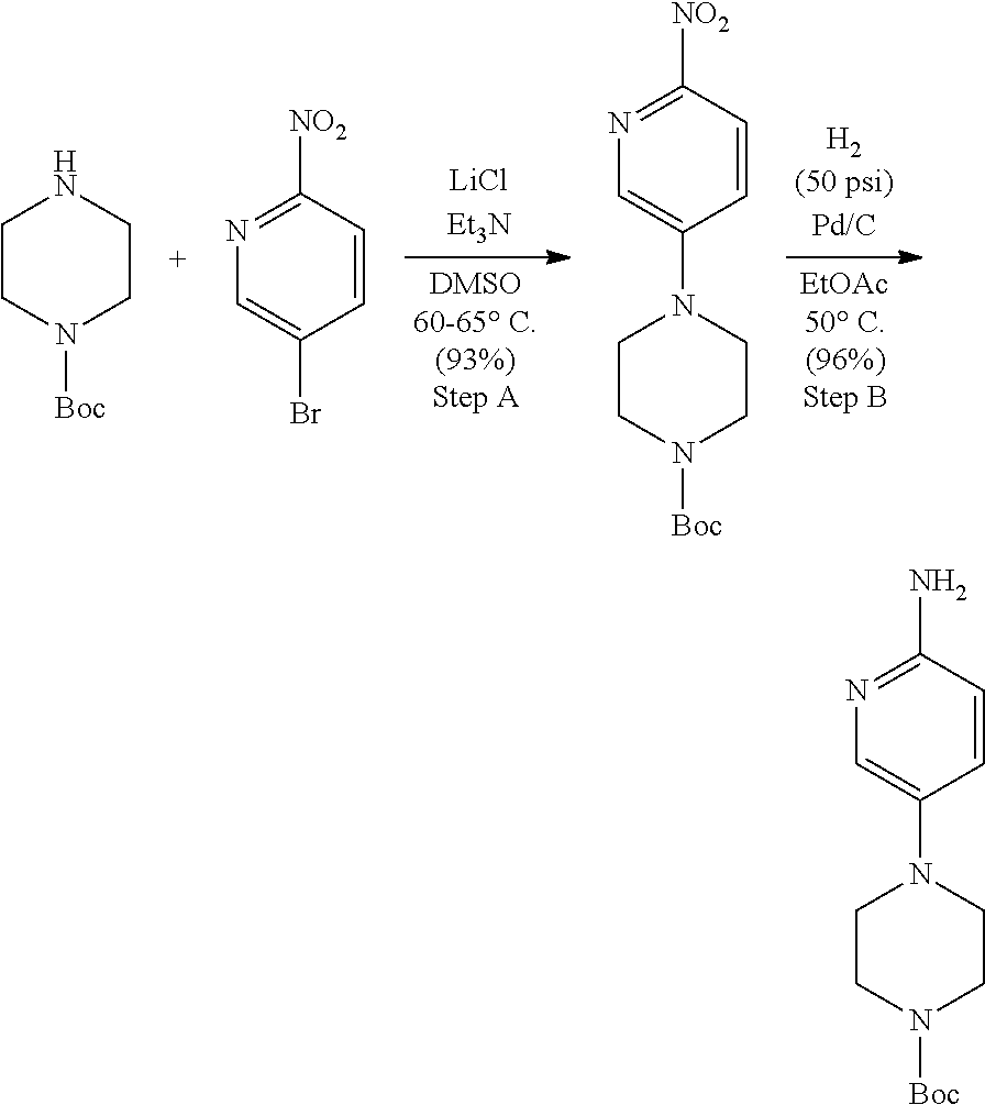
C1CN([Boc])CCN1.C1=CC([NO2])=NC=C1Br.C1=CC([NO2])=NC=C1N1CCN([Boc])CC1.C1=CC(N)=NC=C1N1CCN([Boc])CC1
